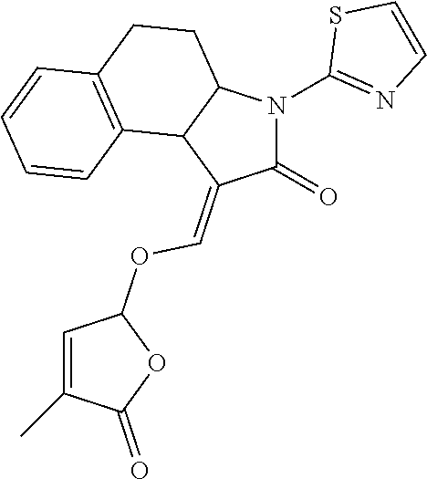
C12C(N(C3=NC=CS3)C(=O)C1=COC1C=C(C)C(=O)O1)CCC1=C2C=CC=C1
